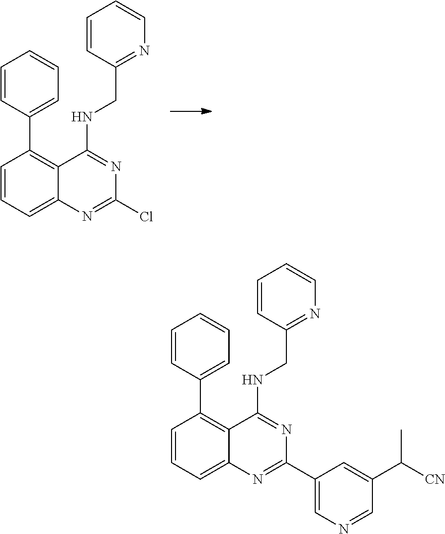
C1=CC=C2C(=C1C1=CC=CC=C1)C(NCC1=NC=CC=C1)=NC(Cl)=N2.C1=CC=C2C(=C1C1=CC=CC=C1)C(NCC1=NC=CC=C1)=NC(C1=CN=CC(C([CN])C)=C1)=N2
